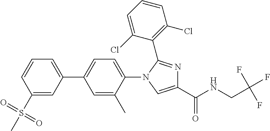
C1(S(=O)(=O)C)=CC(C2=CC=C(N3C=C(C(NCC(F)(F)F)=O)N=C3C3=C(Cl)C=CC=C3Cl)C(C)=C2)=CC=C1
